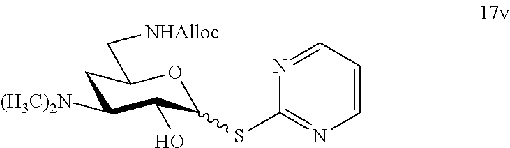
C1C([(H3C)2N])C(O)C(SC2=NC=CC=N2)OC1C[NHAlloc]
